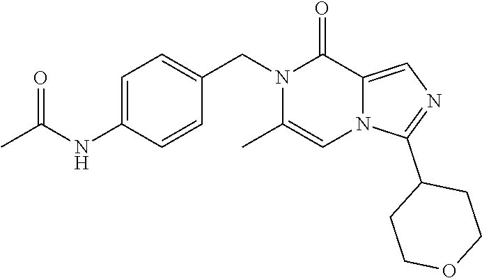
C1=C(NC(C)=O)C=CC(CN2C(C)=CN3C(=CN=C3C3CCOCC3)C2=O)=C1
